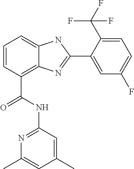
C1=CC(C(NC2=NC(C)=CC(C)=C2)=O)=C2C(=C1)NC(C1=CC(F)=CC=C1C(F)(F)F)=N2
